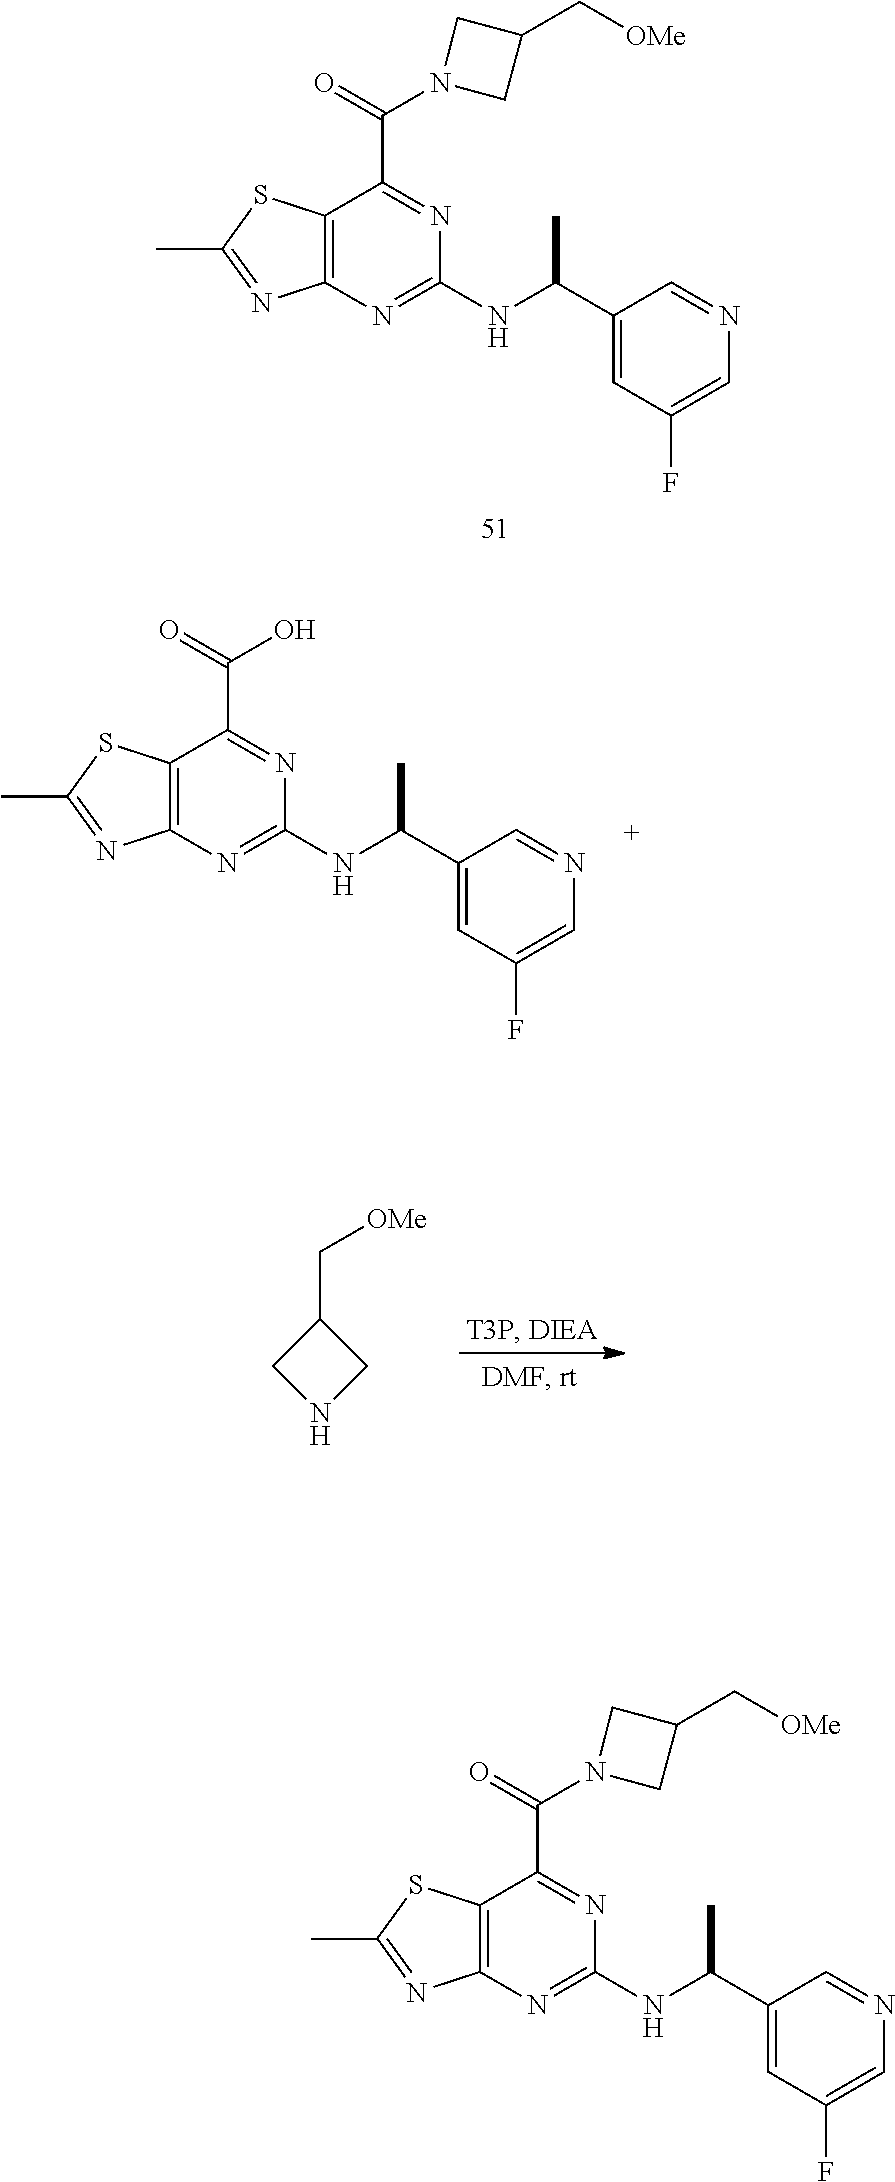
C12=C(N=C(NC(C3=CC(F)=CN=C3)C)N=C1C(=O)N1CC(C[OMe])C1)N=C(C)S2.C12=C(N=C(NC(C3=CC(F)=CN=C3)C)N=C1C(=O)O)N=C(C)S2.C1(C[OMe])CNC1.C12=C(N=C(NC(C3=CC(F)=CN=C3)C)N=C1C(=O)N1CC(C[OMe])C1)N=C(C)S2
